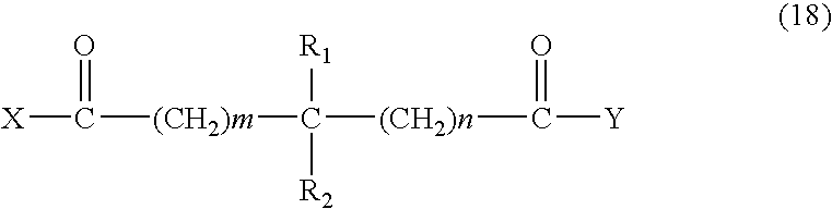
[X]C(=O)[(CH2)m]C([(CH2)n]C([Y])=O)([R1])[R2]
